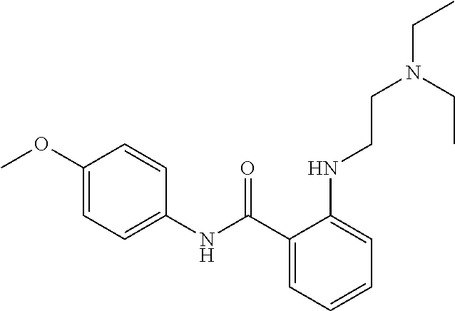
C1(C(NC2=CC=C(OC)C=C2)=O)=CC=CC=C1NCCN(CC)CC
